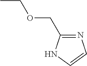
CCOCC1=NC=CN1
